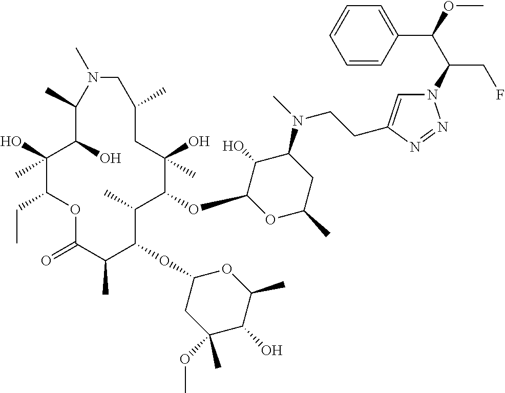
C1(O)(C)C(CC)OC(=O)C(C)C(OC2CC(OC)(C)C(O)C(C)O2)C(C)C(OC2OC(C)CC(N(C)CCC3=CN(C(C(OC)C4=CC=CC=C4)CF)N=N3)C2O)C(O)(C)CC(C)CN(C)C(C)C1O
